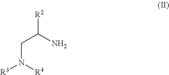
[R2]C(N)CN([R3])[R4]
